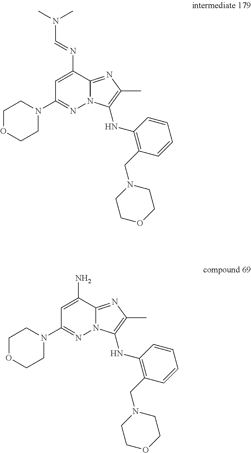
C1OCCN(C2=NN3C(=NC(C)=C3NC3=C(CN4CCOCC4)C=CC=C3)C(N=CN(C)C)=C2)C1.C1OCCN(C2=NN3C(=NC(C)=C3NC3=C(CN4CCOCC4)C=CC=C3)C(N)=C2)C1
